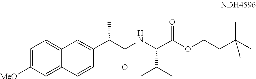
C12=CC([MeO])=CC=C1C=C(C(C(NC(C(OCCC(C)(C)C)=O)C(C)C)=O)C)C=C2
